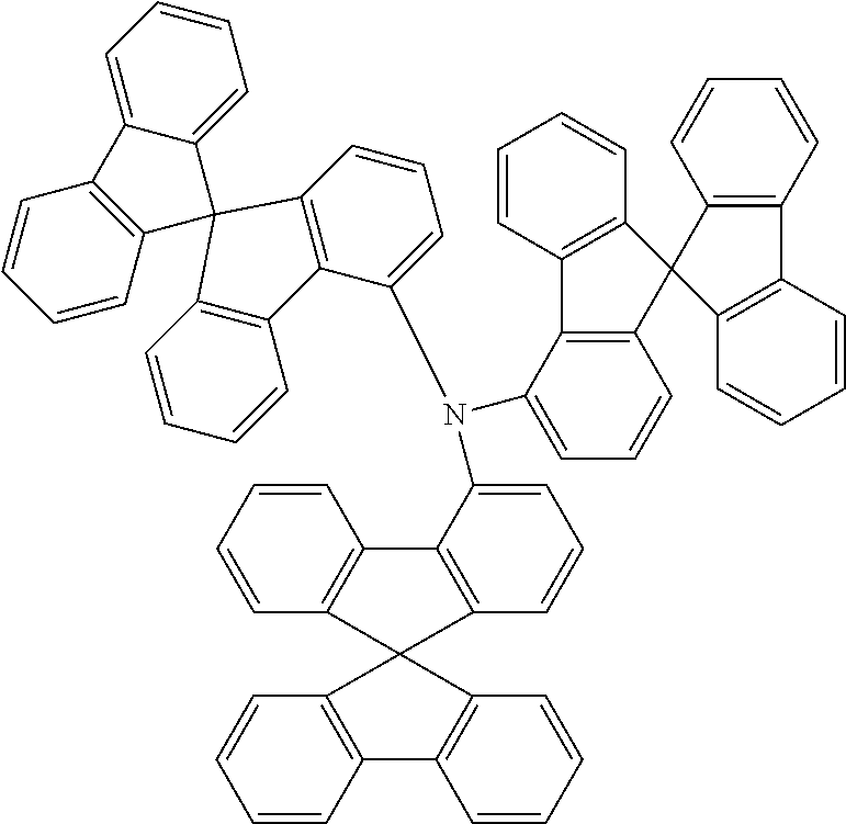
C1=C(N(C2=CC=CC3=C2C2=C(C=CC=C2)C32C3=C(C=CC=C3)C3=C2C=CC=C3)C2=CC=CC3=C2C2=C(C=CC=C2)C32C3=C(C=CC=C3)C3=CC=CC=C32)C2=C(C=C1)C1(C3=C2C=CC=C3)C2=C(C=CC=C2)C2=C1C=CC=C2
